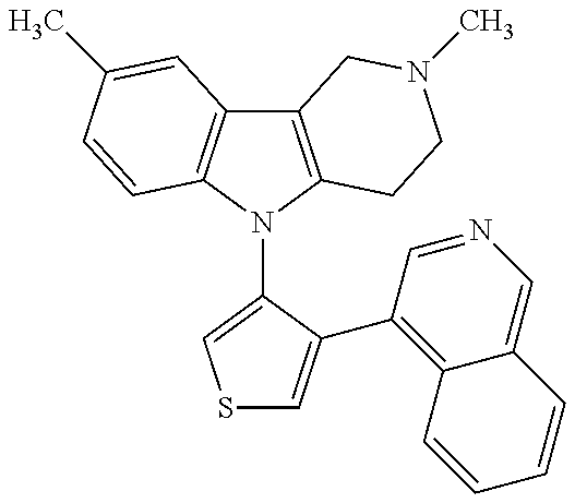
C12=C(N(C3=CSC=C3C3=C4C(=CN=C3)C=CC=C4)C3=C1C=C(C)C=C3)CCN(C)C2
